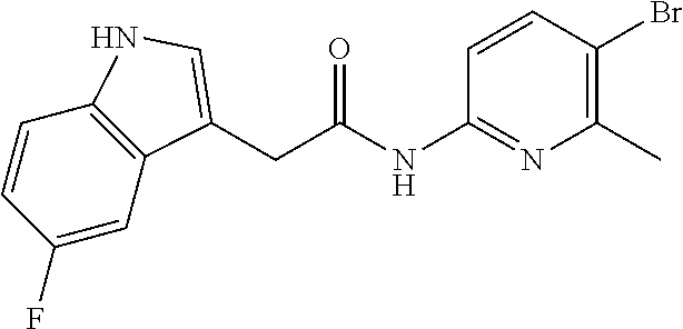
C1(F)=CC2=C(C=C1)NC=C2CC(NC1=NC(C)=C(Br)C=C1)=O
